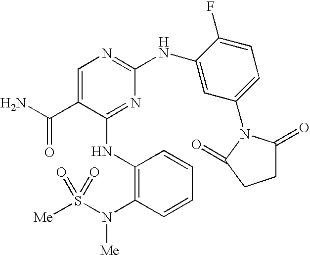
C1=C(C(N)=O)C(NC2=C(N([Me])S(=O)([Me])=O)C=CC=C2)=NC(NC2=CC(N3C(=O)CCC3=O)=CC=C2F)=N1
